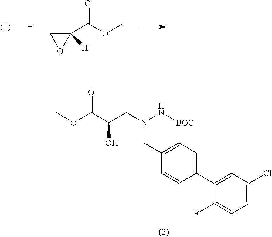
C1(C(OC)=O)([H])CO1.C1=C(Cl)C=C(C2=CC=C(CN(CC(C(OC)=O)O)N[BOC])C=C2)C(F)=C1
